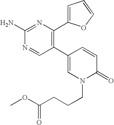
C1(C2=C(C3=CC=CO3)N=C(N)N=C2)=CN(CCCC(OC)=O)C(=O)C=C1
